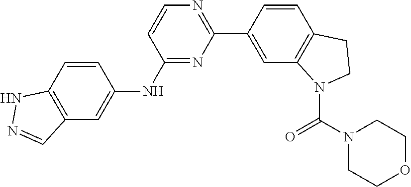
C12=C(C=C(NC3=NC(C4=CC5=C(C=C4)CCN5C(N4CCOCC4)=O)=NC=C3)C=C1)C=NN2
